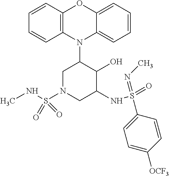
N1(C2CN(S(NC)(=O)=O)CC(NS(=O)(=NC)C3=CC=C([OCF3])C=C3)C2O)C2=C(C=CC=C2)OC2=CC=CC=C12
